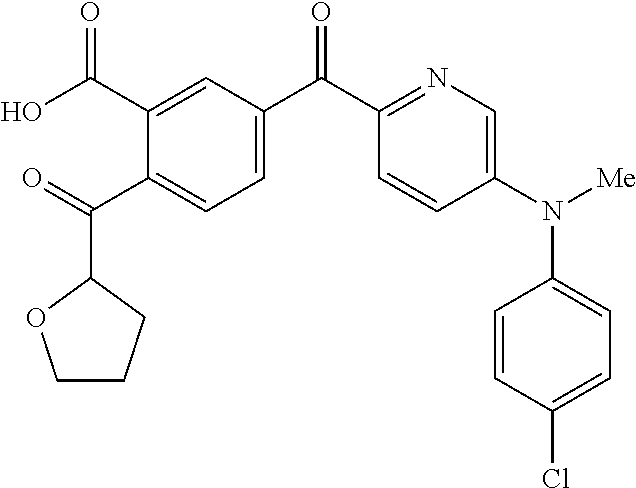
C1(C(C2=CC=C(C(C3=NC=C(N([Me])C4=CC=C(Cl)C=C4)C=C3)=O)C=C2C(O)=O)=O)OCCC1
